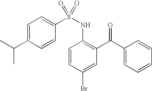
C1(S(NC2=C(C(C3=CC=CC=C3)=O)C=C(Br)C=C2)(=O)=O)=CC=C(C(C)C)C=C1
